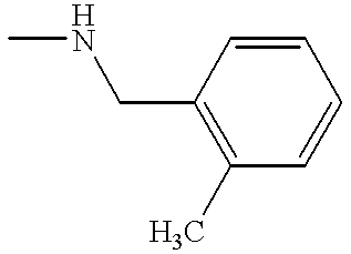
CNCC1=C(C)C=CC=C1
